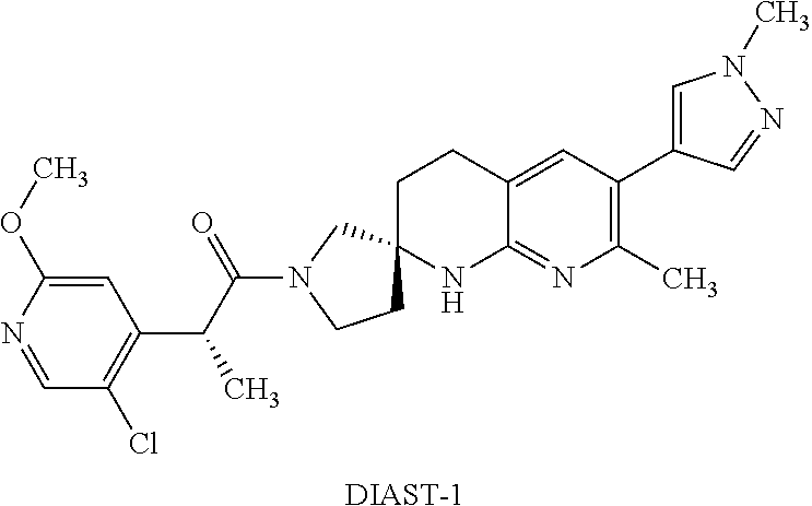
[DIAST-1].C1=NC(OC)=CC(C(C(N2CCC3(C2)CCC2=CC(C4=CN(C)N=C4)=C(C)N=C2N3)=O)C)=C1Cl
